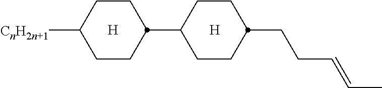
[CnH2n+1]C1CCC(C2CCC(CCC=CC)CC2)CC1.[H].[H]
